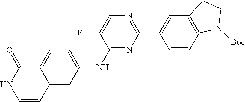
C1(C2=CC3=C(C=C2)N([Boc])CC3)=NC=C(F)C(NC2=CC=C3C(=C2)C=CNC3=O)=N1
